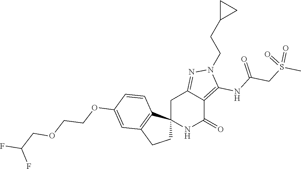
C12(NC(=O)C3=C(NC(CS(C)(=O)=O)=O)N(CCC4CC4)N=C3C1)CCC1=C2C=CC(OCCOCC(F)F)=C1
